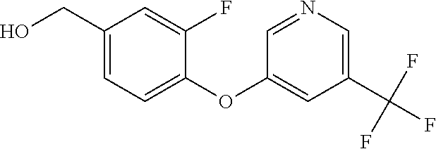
C1(OC2=CC(C(F)(F)F)=CN=C2)=CC=C(CO)C=C1F
